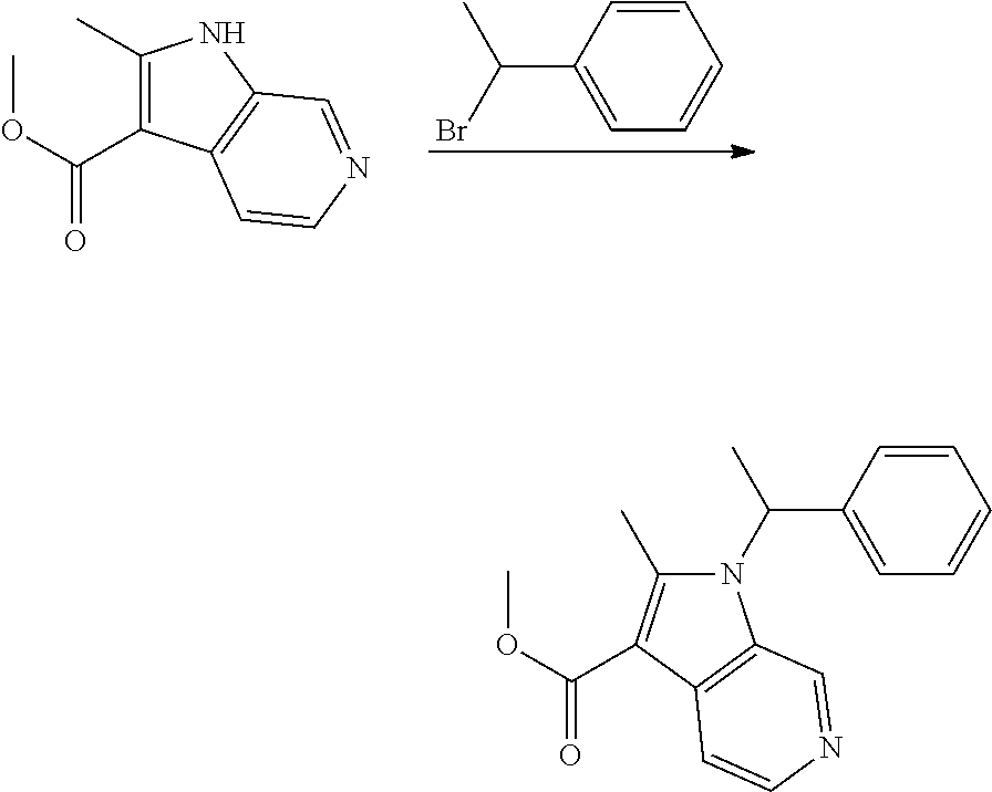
C1(C)=C(C(OC)=O)C2=C(N1)C=NC=C2.C1=CC(C(Br)C)=CC=C1.C1(C)=C(C(OC)=O)C2=C(C=NC=C2)N1C(C1=CC=CC=C1)C
